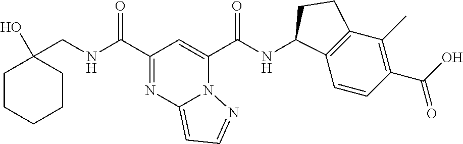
N(C(C1=NC2=CC=NN2C(C(NC2C3=C(C(C)=C(C(O)=O)C=C3)CC2)=O)=C1)=O)CC1(O)CCCCC1
